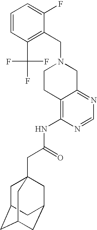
C1(CN2CCC3=C(NC(CC45CC6CC(CC(C4)C6)C5)=O)N=CN=C3C2)=C(C(F)(F)F)C=CC=C1F
